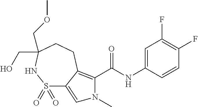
S1(=O)(=O)C2=CN(C)C(C(NC3=CC(F)=C(F)C=C3)=O)=C2CCC(CO)(COC)N1
